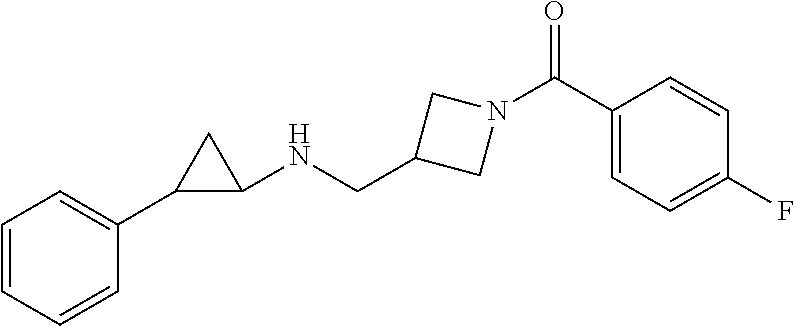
C1(C(N2CC(CNC3CC3C3=CC=CC=C3)C2)=O)=CC=C(F)C=C1
